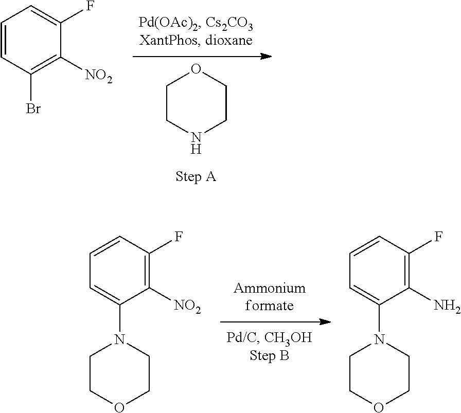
C1CNCCO1.C1=CC(Br)=C([NO2])C(F)=C1.C1=C(N2CCOCC2)C([NO2])=C(F)C=C1.C1=C(N2CCOCC2)C(N)=C(F)C=C1
